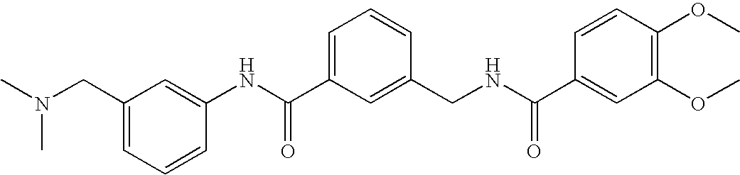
C1(NC(C2=CC=CC(CNC(C3=CC(OC)=C(OC)C=C3)=O)=C2)=O)=CC(CN(C)C)=CC=C1
